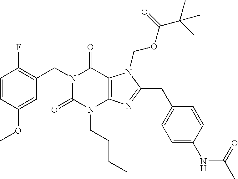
N1(CC2=C(F)C=CC(OC)=C2)C(=O)N(CCCC)C2=C(C1=O)N(COC(C(C)(C)C)=O)C(CC1=CC=C(NC(=O)C)C=C1)=N2
